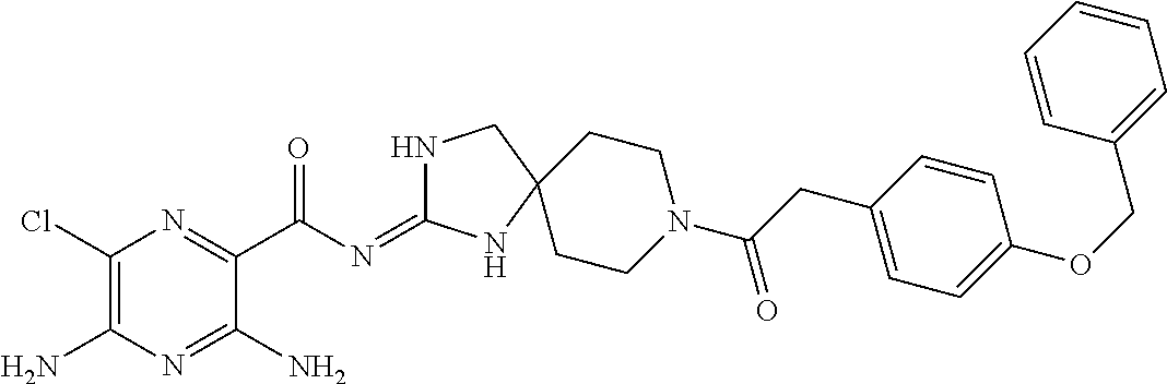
C1(Cl)=C(N)N=C(N)C(C(=O)N=C2NCC3(N2)CCN(C(=O)CC2=CC=C(OCC4=CC=CC=C4)C=C2)CC3)=N1
